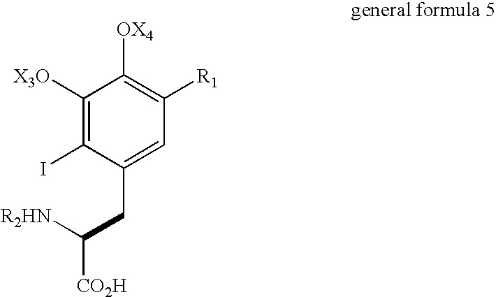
C1=C(CC([R2HN])[CO2H])C(I)=C([X3O])C([OX4])=C1[R1]
